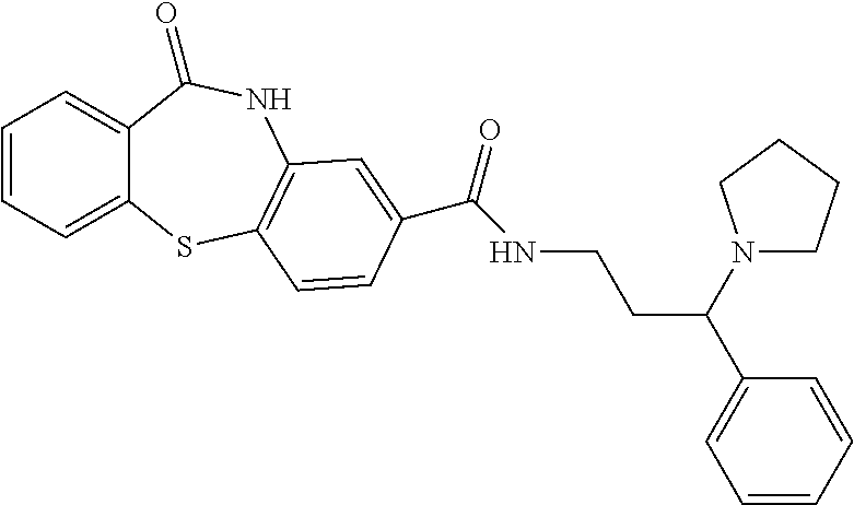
C1=CC=C2C(=C1)C(=O)NC1=C(S2)C=CC(C(NCCC(C2=CC=CC=C2)N2CCCC2)=O)=C1
